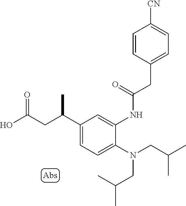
OC(CC(C1=CC=C(N(CC(C)C)CC(C)C)C(NC(CC2=CC=C([CN])C=C2)=O)=C1)C)=O
